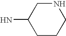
C1CCNCC1N
